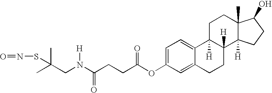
O=NSC(C)(CN(C(=O)CCC(OC1=CC=C2C(=C1)CCC1([H])C2([H])CCC2(C)C1([H])CCC2O)=O)[H])C
